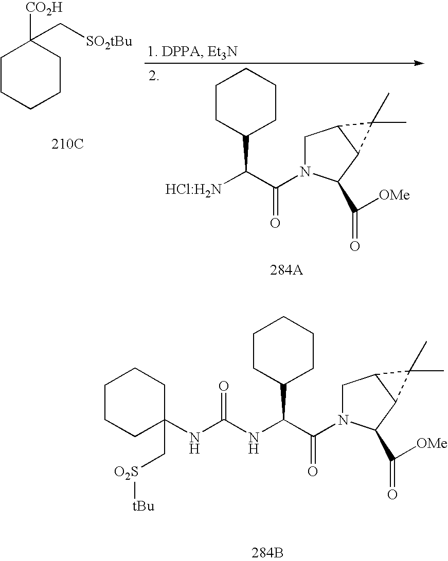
[SO2tBu]CC1([CO2H])CCCCC1.[210C].C1CC(C([HCl:H2N])C(=O)N2CC3C(C2C([OMe])=O)C3(C)C)CCC1.[284A].C1CC(C(NC(NC2(C[O2S][tBu])CCCCC2)=O)C(=O)N2CC3C(C2C([OMe])=O)C3(C)C)CCC1.[284B]
